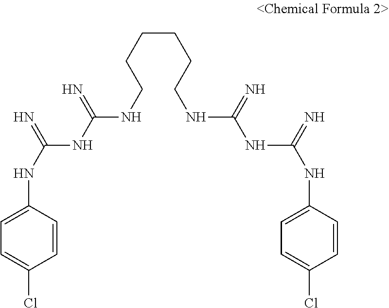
C1=C(NC(=N)NC(NCCCCCCNC(NC(NC2=CC=C(Cl)C=C2)=N)=N)=N)C=CC(Cl)=C1
